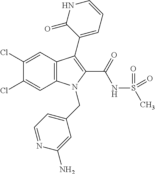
C1(Cl)=CC2=C(C=C1Cl)N(CC1=CC=NC(N)=C1)C(C(NS(C)(=O)=O)=O)=C2C1=CC=CNC1=O
